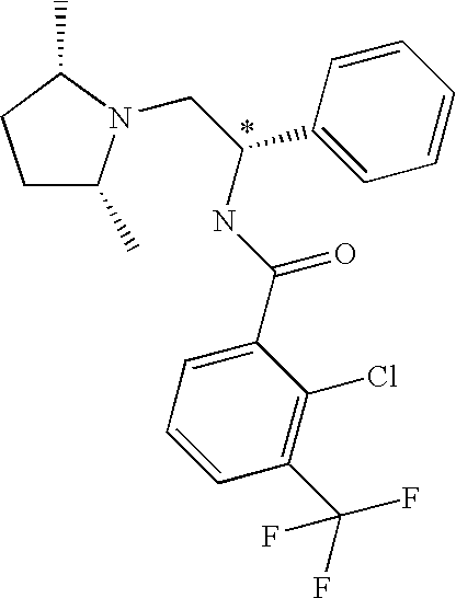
C1C(C)N(CC(C2=CC=CC=C2)NC(=O)C2=CC=CC(C(F)(F)F)=C2Cl)C(C)C1
